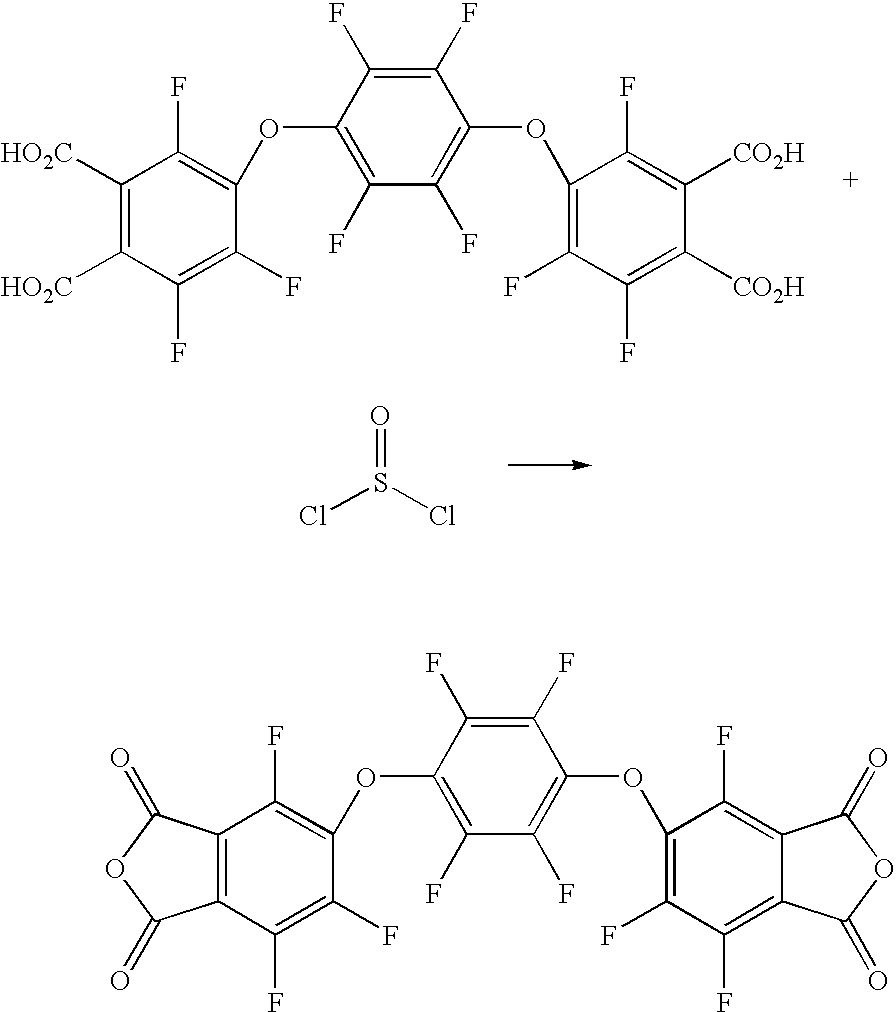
C1([HO2C])=C([HO2C])C(F)=C(F)C(OC2=C(F)C(F)=C(OC3=C(F)C(F)=C([CO2H])C([CO2H])=C3F)C(F)=C2F)=C1F.ClS(Cl)=O.C12=C(C(F)=C(F)C(OC3=C(F)C(F)=C(OC4=C(F)C(F)=C5C(=C4F)C(=O)OC5=O)C(F)=C3F)=C1F)C(=O)OC2=O
